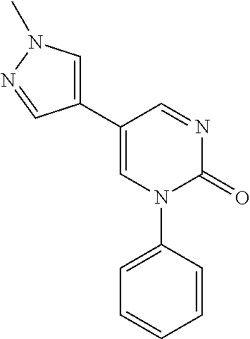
N1=CC(C2=CN(C)N=C2)=CN(C2=CC=CC=C2)C1=O
